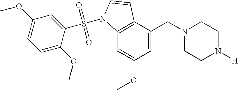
C1=C(CN2CCN([H])CC2)C2=C(C=C1OC)N(S(=O)(=O)C1=CC(OC)=CC=C1OC)C=C2
